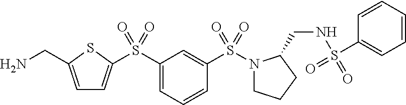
C1=C(CN)SC(S(C2=CC=CC(S(N3CCCC3CNS(=O)(C3=CC=CC=C3)=O)(=O)=O)=C2)(=O)=O)=C1
